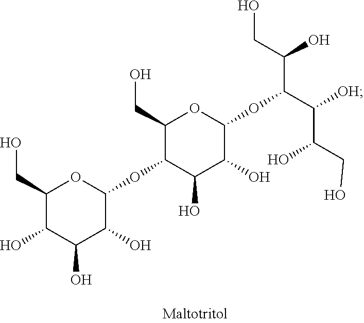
C1(CO)C(O)C(O)C(O)C(OC2C(O)C(O)C(OC(C(C(O)CO)[OH])C(O)CO)OC2CO)O1
